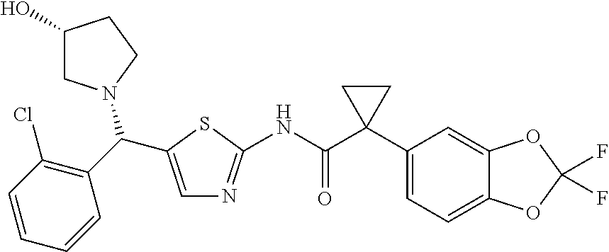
N(C(C1(C2=CC=C3C(=C2)OC(F)(F)O3)CC1)=O)C1=NC=C(C(C2=C(Cl)C=CC=C2)N2CC(O)CC2)S1
